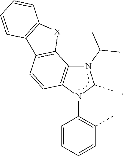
N1(C(C)C)C2=C(N(C3=C(C)C=CC=C3)C1C)C=CC1=C2[X]C2=C1C=CC=C2
